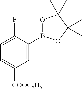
C1=C(B2OC(C)(C)C(C)(C)O2)C(F)=CC=C1[COOC2H5]
